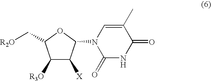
C1([R3O])C([X])C(N2C(=O)NC(=O)C(C)=C2)OC1C[R2O]
